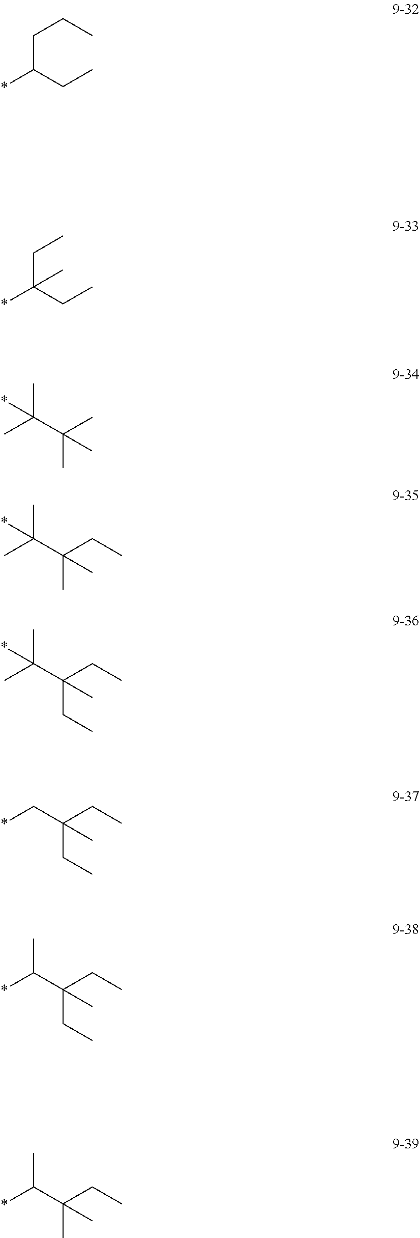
*C(CC)CCC.*C(CC)(CC)C.*C(C)(C)C(C)(C)C.*CC(CC)(CC)C.*C(C(CC)(CC)C)C.*C(C)(C)C(CC)(C)C.*C(C)(C)C(CC)(CC)C.*C(C(CC)(C)C)C
